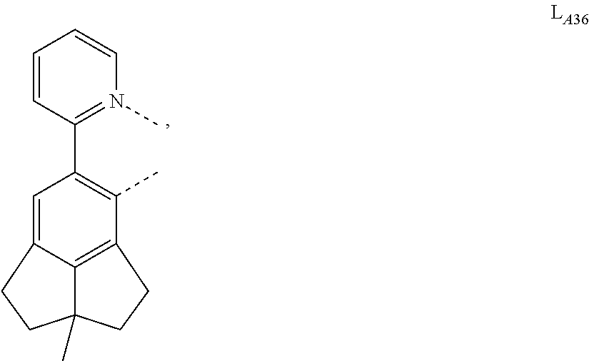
C1=CC(C2=C(C)C3=C4C(=C2)CCC4(C)CC3)=N(C)C=C1
